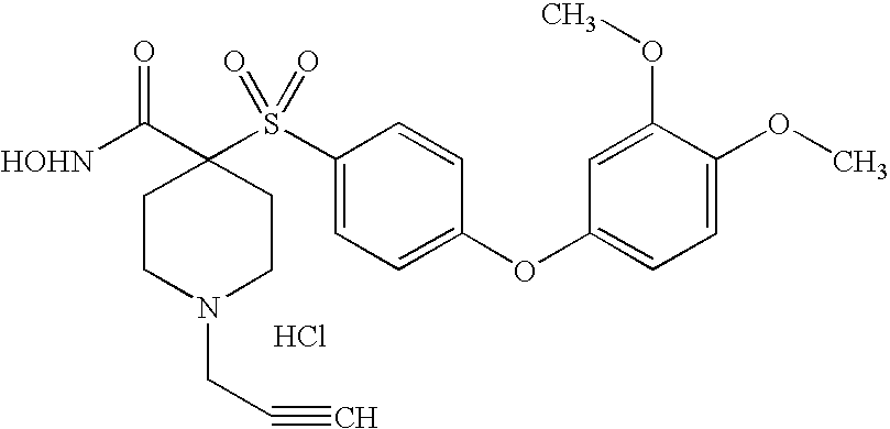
[HOHN]C(C1(S(C2=CC=C(OC3=CC=C(OC)C(OC)=C3)C=C2)(=O)=O)CCN(CC#C)CC1)=O.Cl
